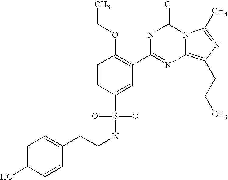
C1=CC(S(NCCC2=CC=C(O)C=C2)(=O)=O)=CC(C2=NC3=C(CCC)N=C(C)N3C(=O)N2)=C1OCC
